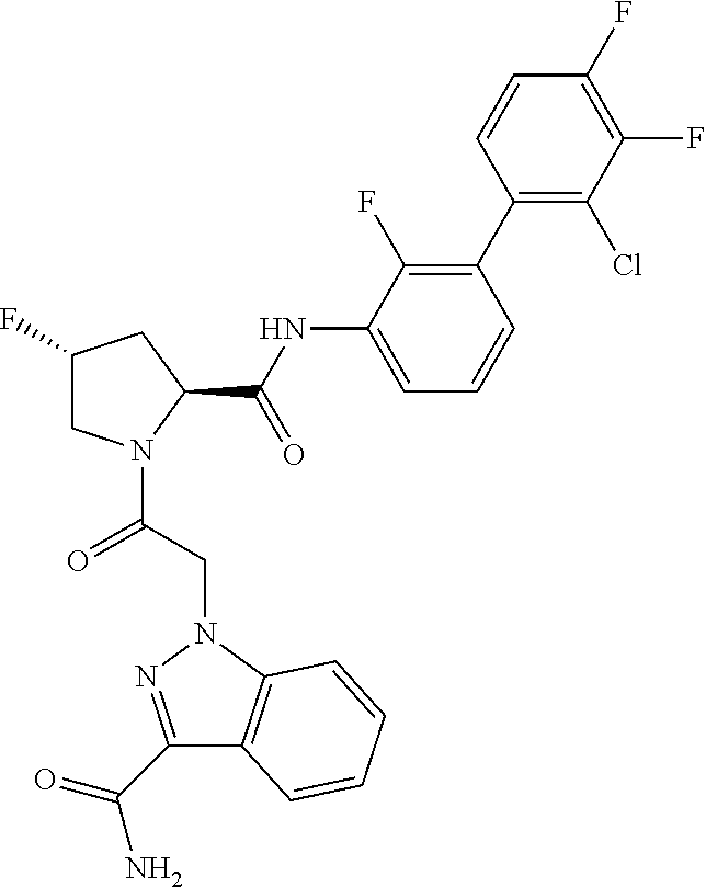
C1(F)CN(C(CN2C3=C(C(C(=O)N)=N2)C=CC=C3)=O)C(C(NC2=CC=CC(C3=C(Cl)C(F)=C(F)C=C3)=C2F)=O)C1
